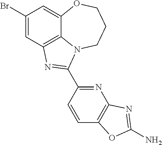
C1(Br)=CC2=C3C(=C1)OCCCN3C(C1=NC3=C(C=C1)OC(N)=N3)=N2
